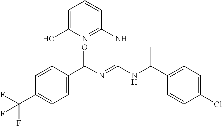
C1=CC(C(N=C(NC(C2=CC=C(Cl)C=C2)C)NC2=NC(O)=CC=C2)=O)=CC=C1C(F)(F)F
